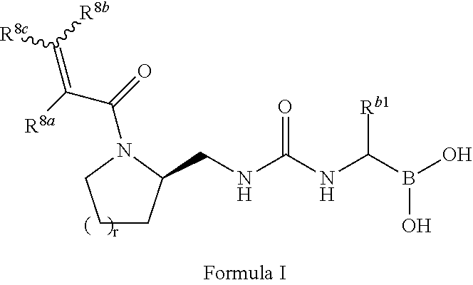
C1CC(CNC(NC(B(O)O)[Rb1])=O)N(C(=O)C([R8a])=C([R8b])[R8c])C1
